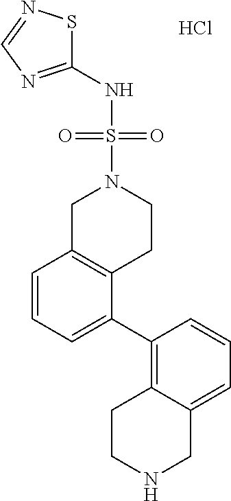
C1=CC=C(C2=C3C(=CC=C2)CNCC3)C2=C1CN(S(NC1=NC=NS1)(=O)=O)CC2.Cl
